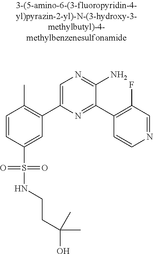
C1=CC(S(=O)(=O)NCCC(O)(C)C)=CC(C2=CN=C(N)C(C3=C(F)C=NC=C3)=N2)=C1C
